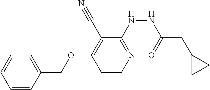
C1(C#N)=C(OCC2=CC=CC=C2)C=CN=C1NNC(CC1CC1)=O
